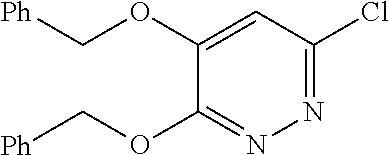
C1(OC[Ph])=NN=C(Cl)C=C1OC[Ph]
